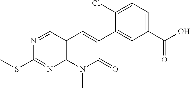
C12=C(C=NC(SC)=N1)C=C(C1=CC(C(=O)O)=CC=C1Cl)C(=O)N2C
